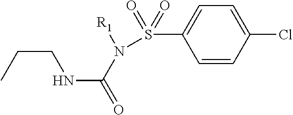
ClC1=CC=C(S(N(C(NCCC)=O)[R1])(=O)=O)C=C1
